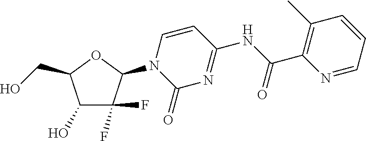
C1(O)C(F)(F)C(N2C(=O)N=C(NC(C3=C(C)C=CC=N3)=O)C=C2)OC1CO
